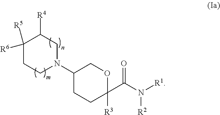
C1([R5])([R6])CCN(C2CCC([R3])(C(=O)N([R1])[R2])OC2)CC1[R4]
